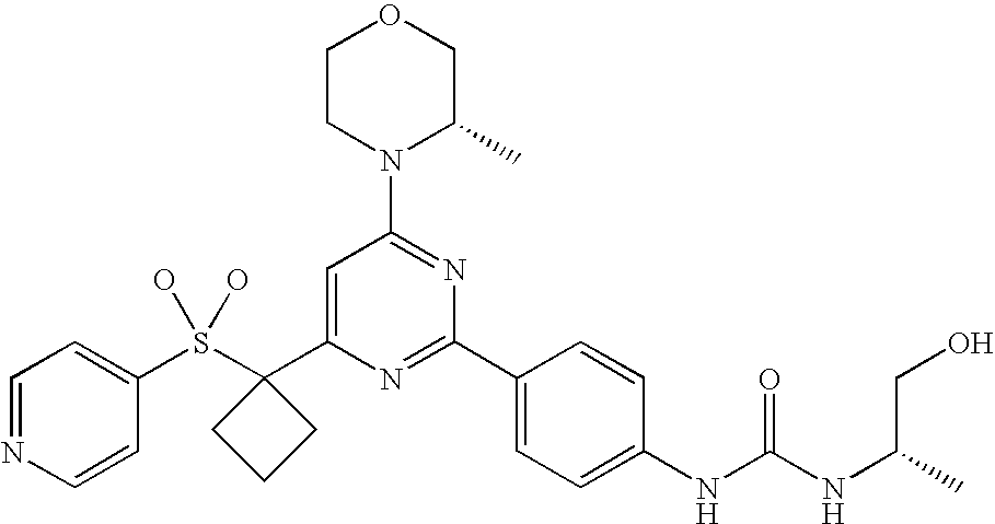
C1CN(C2=NC(C3=CC=C(NC(NC(CO)C)=O)C=C3)=NC(C3(S(O)(O)C4=CC=NC=C4)CCC3)=C2)C(C)CO1
